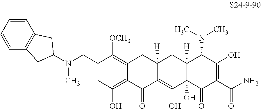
C1=C(CN(C)C2CC3=C(C=CC=C3)C2)C([OCH3])=C2C(=C1O)C(=O)C1=C(O)C3(O)C([H])(CC1([H])C2)C(N(C)C)C(O)=C(C(N)=O)C3=O
